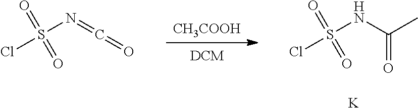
[CH3COOH].ClS(=O)(=O)NC(C)=O.[K].ClS(=O)(=O)N=C=O
